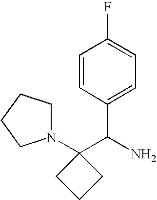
C1=CC(C(N)C2(N3CCCC3)CCC2)=CC=C1F
